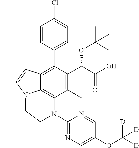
C1=CC(C2=C3C4=C(C(C)=C2C(C(O)=O)OC(C)(C)C)N(C2=NC=C(OC([D])([D])[D])C=N2)CCN4C(C)=C3)=CC=C1Cl
